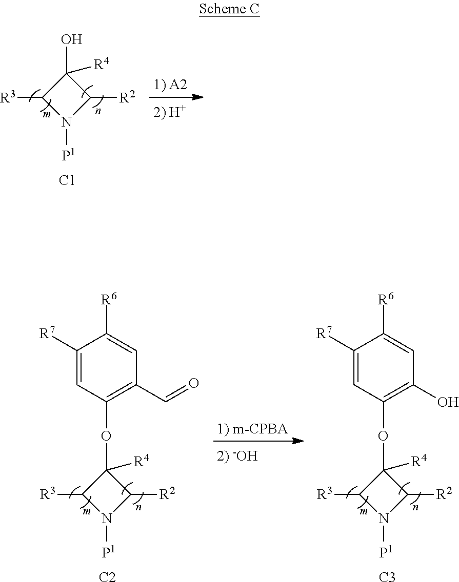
OC1([R4])C([R3])N([P1])C1[R2].[C1].O(C1([R4])C([R3])N([P1])C1[R2])C1=C(C=O)C=C([R6])C([R7])=C1.[C2].O(C1([R4])C([R3])N([P1])C1[R2])C1=C(O)C=C([R6])C([R7])=C1.[C3]
